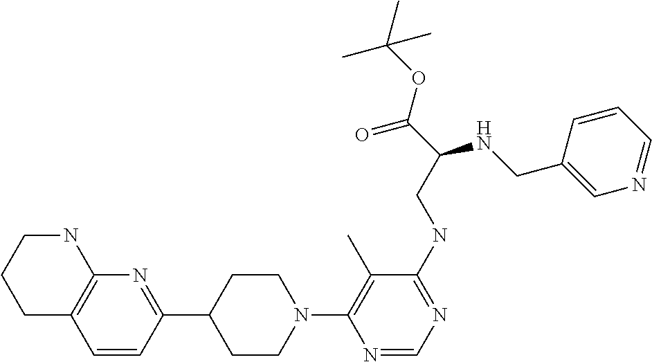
N1(C2=C(C)C(NCC(C(=O)OC(C)(C)C)NCC3=CN=CC=C3)=NC=N2)CCC(C2=NC3=C(C=C2)CCCN3)CC1
